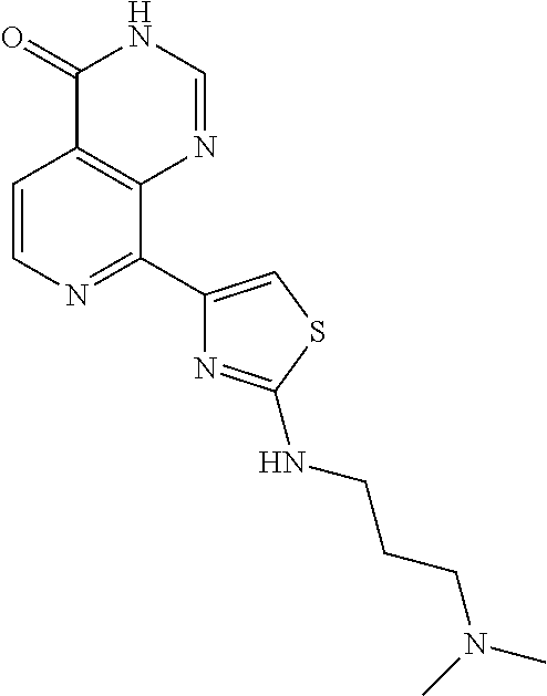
C1=CN=C(C2=CSC(NCCCN(C)C)=N2)C2=C1C(=O)NC=N2
